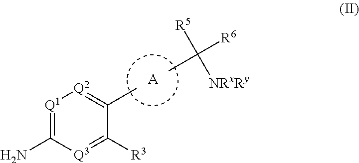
CC([R6])([R5])[NRxRy].[A].NC1=[Q1][Q2]=C(C)C([R3])=[Q3]1
